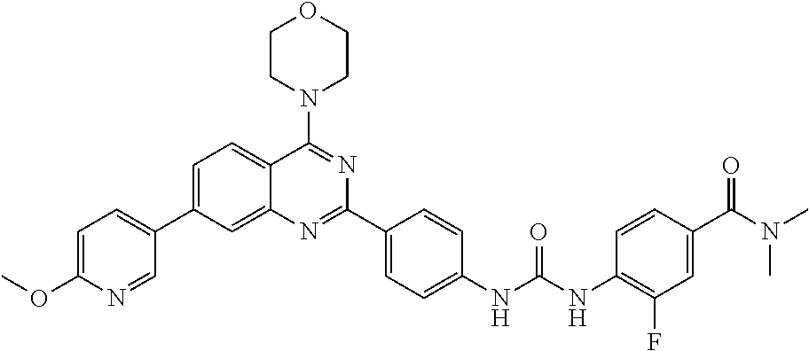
C1=C(C2=CC=C(OC)N=C2)C=C2C(=C1)C(N1CCOCC1)=NC(C1=CC=C(NC(NC3=C(F)C=C(C(N(C)C)=O)C=C3)=O)C=C1)=N2
